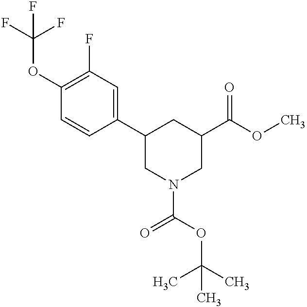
C1(OC(F)(F)F)=C(F)C=C(C2CN(C(OC(C)(C)C)=O)CC(C(OC)=O)C2)C=C1
